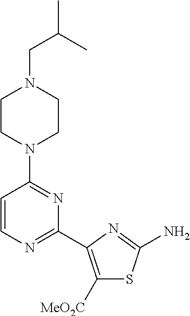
C1CN(C2=NC(C3=C([MeO2C])SC(N)=N3)=NC=C2)CCN1CC(C)C
